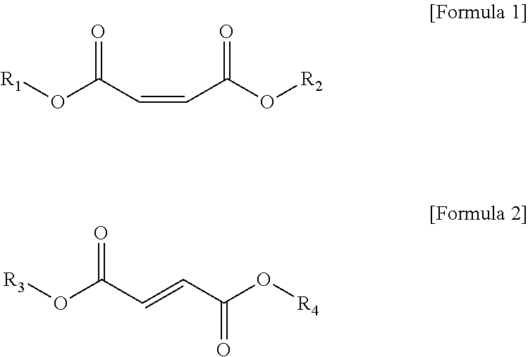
O=C(O[R1])C=CC(=O)O[R2].O=C(O[R3])C=CC(=O)O[R4]
